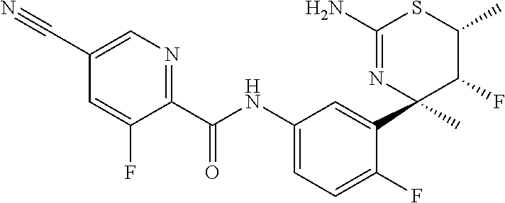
C1(C(NC2=CC=C(F)C(C3(C)C(F)C(C)SC(N)=N3)=C2)=O)=NC=C(C#N)C=C1F
